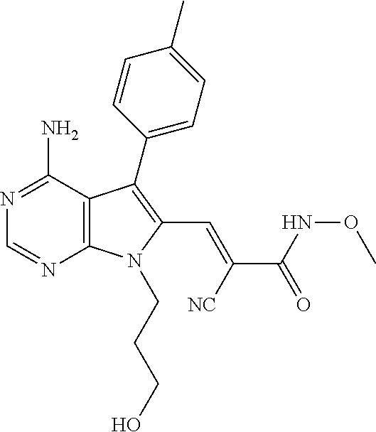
N1=C(N)C2=C(N=C1)N(CCCO)C(C=C(C(NOC)=O)[NC])=C2C1=CC=C(C)C=C1
